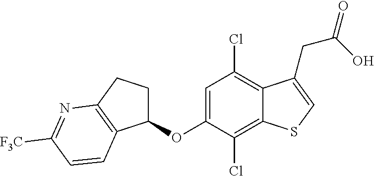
C1=C(OC2CCC3=C2C=CC([CF3])=N3)C(Cl)=C2C(=C1Cl)C(CC(=O)O)=CS2
